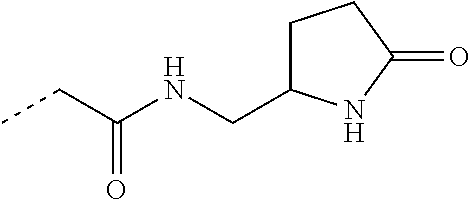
CCC(=O)NCC1CCC(=O)N1
